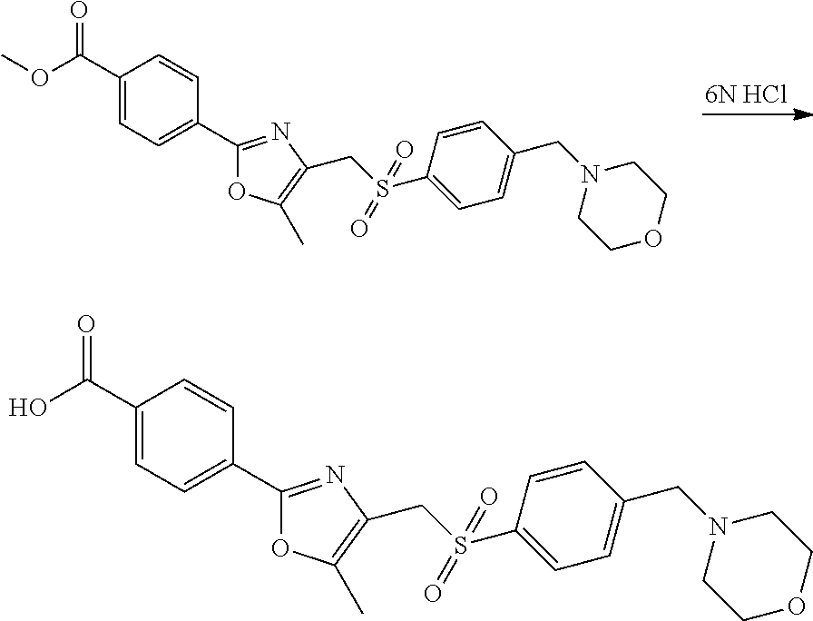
[6N HCl].COC(C1=CC=C(C2=NC(CS(C3=CC=C(CN4CCOCC4)C=C3)(=O)=O)=C(C)O2)C=C1)=O.OC(C1=CC=C(C2=NC(CS(C3=CC=C(CN4CCOCC4)C=C3)(=O)=O)=C(C)O2)C=C1)=O
